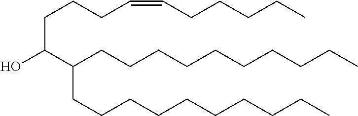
C(CCCCCCCCC)C(CCCCCCCCCC)C(CCCC=CCCCCC)O
